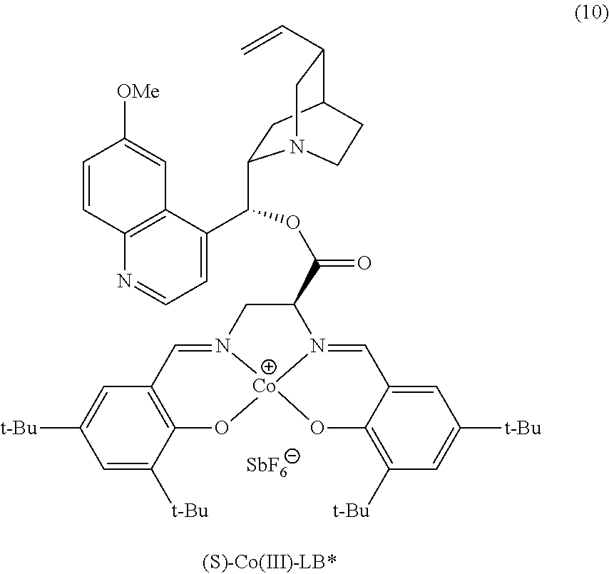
C1=C(C(OC(C2CN3=CC4=C(C([t-Bu])=CC([t-Bu])=C4)O[Co]34N2=CC2=CC([t-Bu])=CC([t-Bu])=C2O4)=O)C2CC3C(C=C)CN2CC3)C2=C(N=C1)C=CC([OMe])=C2.[SbF6]
